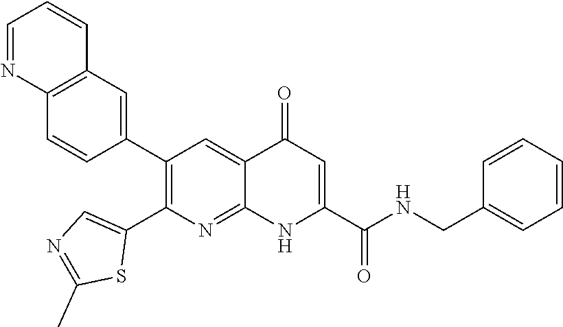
C12=C(C=C(C3=C(C4=CN=C(C)S4)N=C4C(=C3)C(=O)C=C(C(NCC3=CC=CC=C3)=O)N4)C=C1)C=CC=N2
